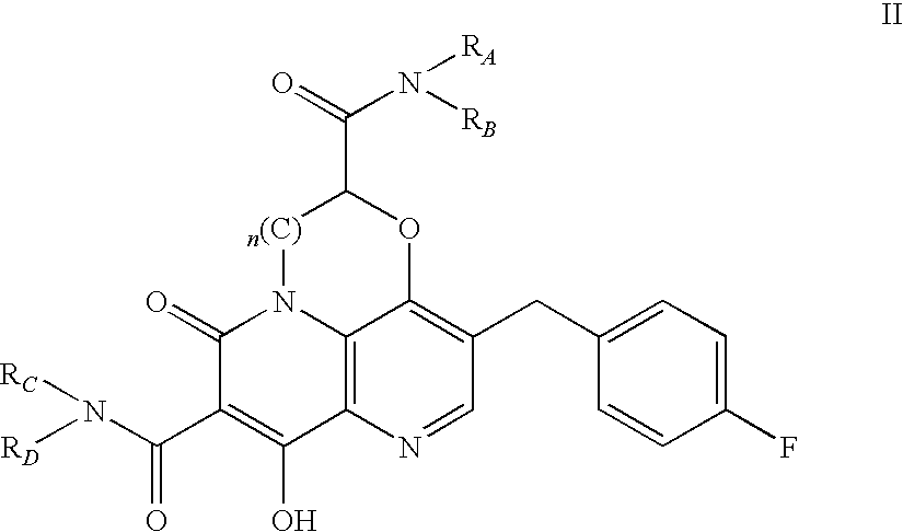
C1(=O)C(C(N([RD])[RC])=O)=C(O)C2=C3N1[n(C)]C(C(=O)N([RB])[RA])OC3=C(CC1=CC=C(F)C=C1)C=N2
